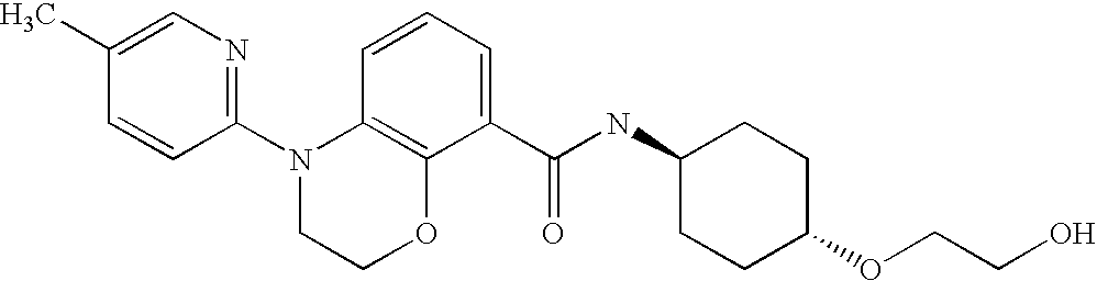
C1(N2CCOC3=C2C=CC=C3C(NC2CCC(OCCO)CC2)=O)=NC=C(C)C=C1
